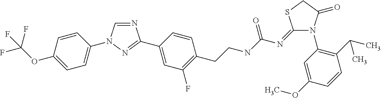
N1=CN(C2=CC=C(OC(F)(F)F)C=C2)N=C1C1=CC(F)=C(CCNC(N=C2N(C3=C(C(C)C)C=CC(OC)=C3)C(=O)CS2)=O)C=C1
